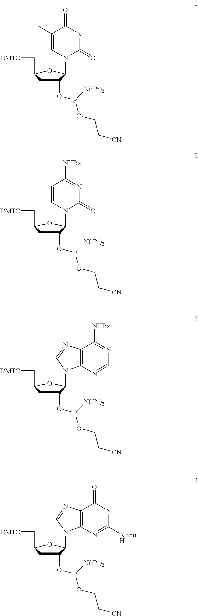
C1(OP(OCC[CN])[N(iPr)2])CC(C[DMTO])OC1N1C(=O)NC(=O)C(C)=C1.C1(OP(OCC[CN])[N(iPr)2])CC(C[DMTO])OC1N1C(=O)N=C([NHBz])C=C1.C1(OP(OCC[CN])[N(iPr)2])CC(C[DMTO])OC1N1C2=C(C([NHBz])=NC=N2)N=C1.C1(OP(OCC[CN])[N(iPr)2])CC(C[DMTO])OC1N1C2=C(C(=O)NC([N-ibuH])=N2)N=C1
